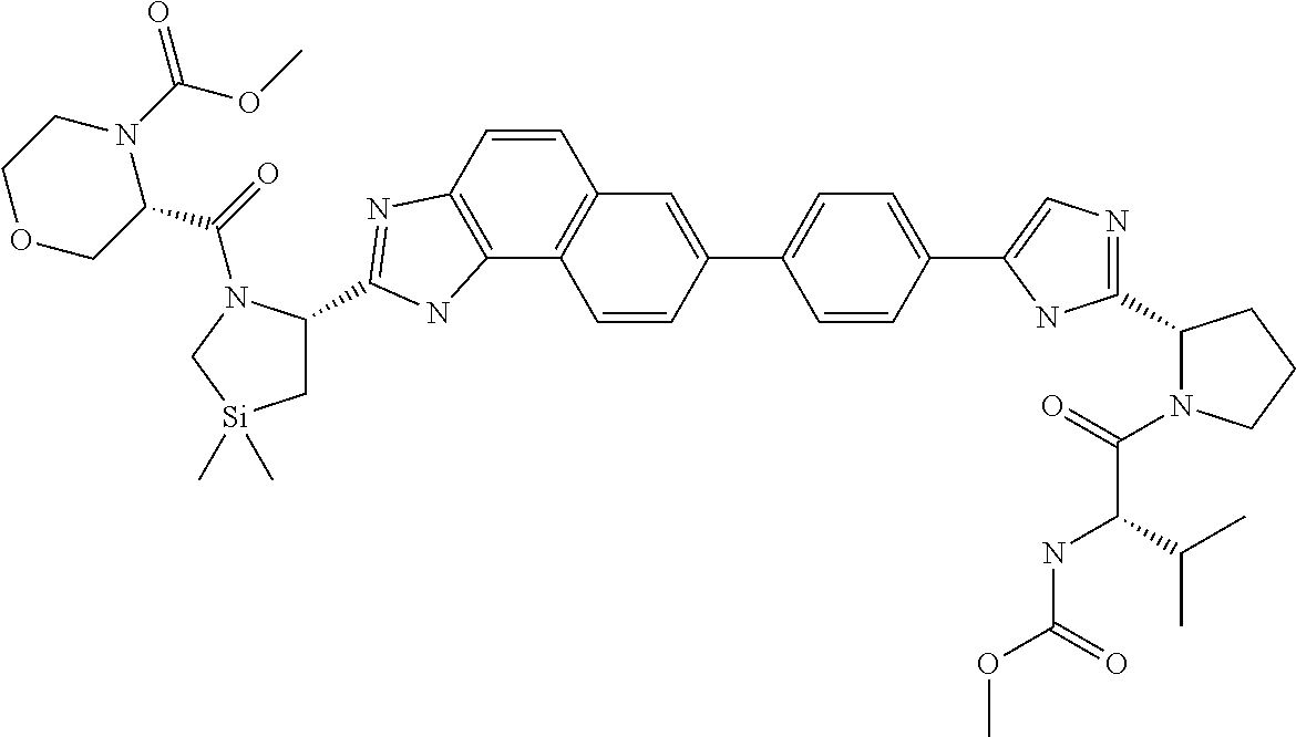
C1(C2=CC3=C(C4=C(C=C3)N=C(C3C[Si](C)(C)CN3C(=O)C3N(C(OC)=O)CCOC3)N4)C=C2)=CC=C(C2=CN=C(C3N(C(=O)C(C(C)C)NC(OC)=O)CCC3)N2)C=C1
